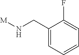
[M]NCC1=CC=CC=C1F
